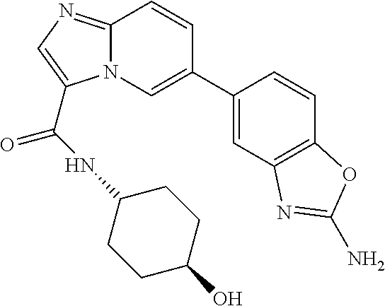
N12C(=NC=C1C(=O)NC1CCC(O)CC1)C=CC(C1=CC3=C(C=C1)OC(N)=N3)=C2
